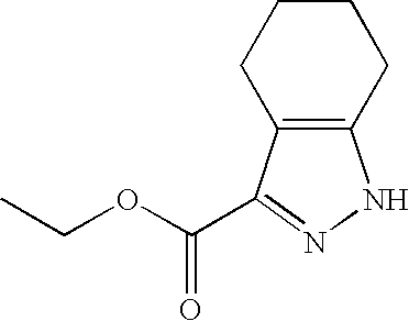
C(OCC)(=O)C1=NNC2=C1CCCC2
